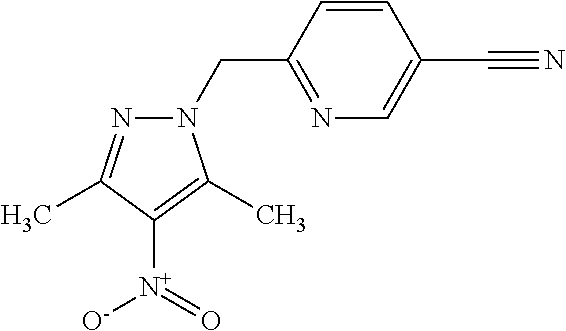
N1(CC2=NC=C(C#N)C=C2)N=C(C)C([N+]([O-])=O)=C1C
